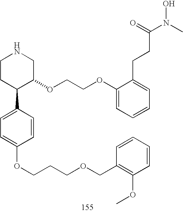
C1CC(C2=CC=C(OCCCOCC3=C(OC)C=CC=C3)C=C2)C(OCCOC2=CC=CC=C2CCC(N(C)O)=O)CN1
